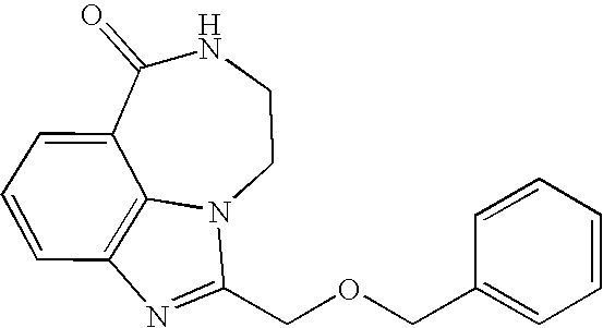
C1(=O)C2=CC=CC3=C2N(CCN1)C(COCC1=CC=CC=C1)=N3
